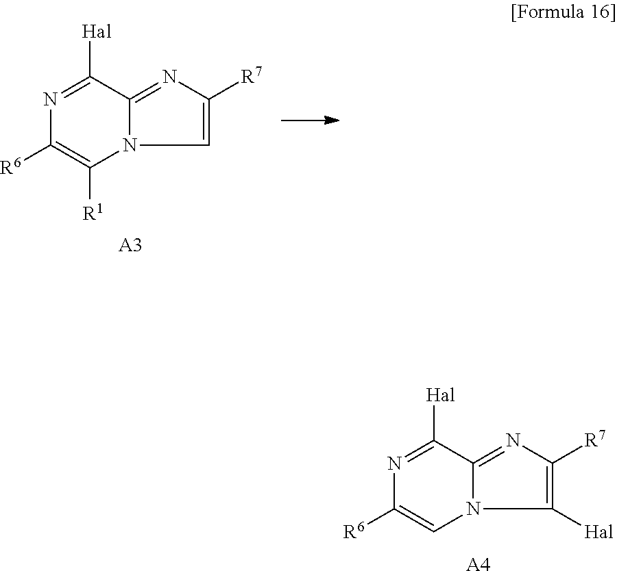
N1=C([Hal])C2=NC([R7])=C([Hal])N2C=C1[R6].[A4].N1=C([Hal])C2=NC([R7])=CN2C([R1])=C1[R6].[A3]
